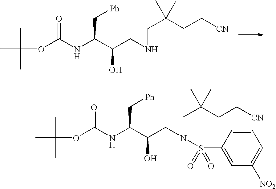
CC(C)(C)OC(NC(C(CNCC(C)(CC[CN])C)O)C[Ph])=O.CC(C)(C)OC(NC(C(CN(CC(C)(CC[CN])C)S(C1=CC([NO2])=CC=C1)(=O)=O)O)C[Ph])=O
